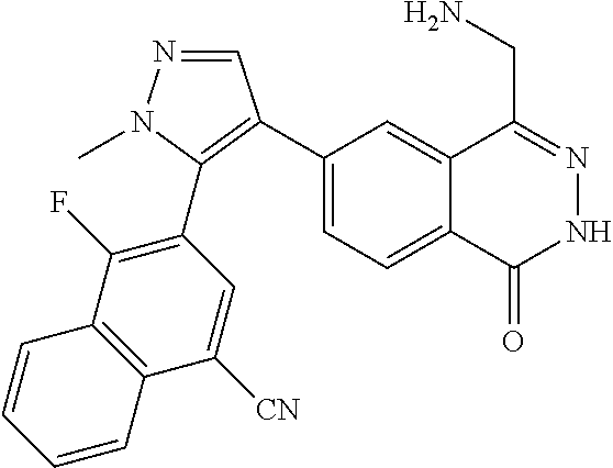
C1(C2=C(C3=C(F)C4=C(C([CN])=C3)C=CC=C4)N(C)N=C2)=CC=C2C(=C1)C(CN)=NNC2=O
